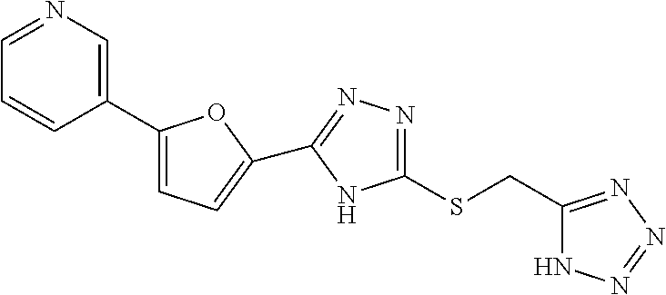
C1(C2=CN=CC=C2)=CC=C(C2=NN=C(SCC3=NN=NN3)N2)O1
